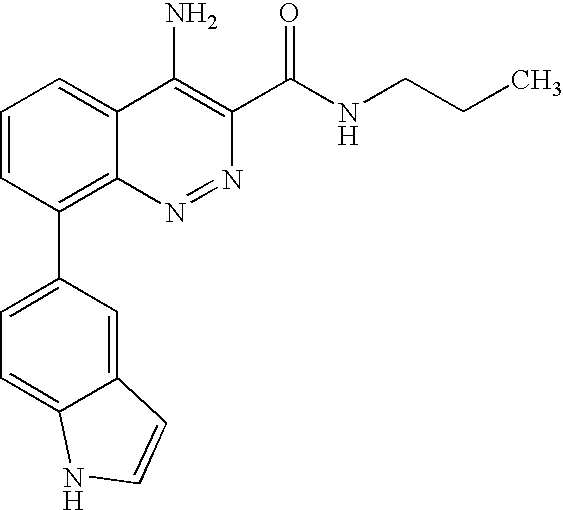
C12=CC(C3=C4C(=CC=C3)C(N)=C(C(=O)NCCC)N=N4)=CC=C1NC=C2
